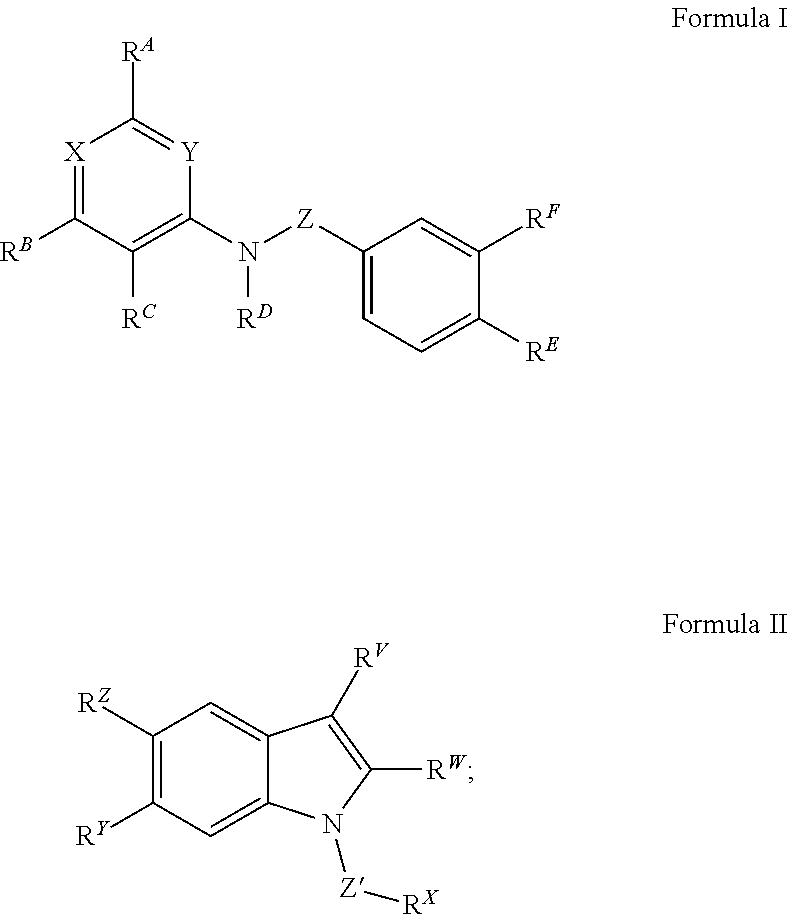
[X]1=C([RB])C([RC])=C(N([Z]C2=CC=C([RE])C([RF])=C2)[RD])[Y]=C1[RA].C12=CC([RY])=C([RZ])C=C1C([RV])=C([RW])N2[Z][RX]
